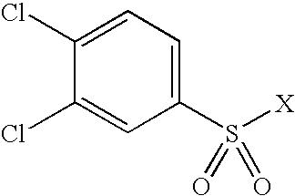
C1=C(Cl)C(Cl)=CC(S([X])(=O)=O)=C1
